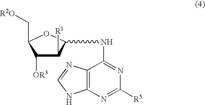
C1([OR3])C([R1])C(NC2=NC([R5])=NC3=C2N=CN3)OC1C[R2O]
